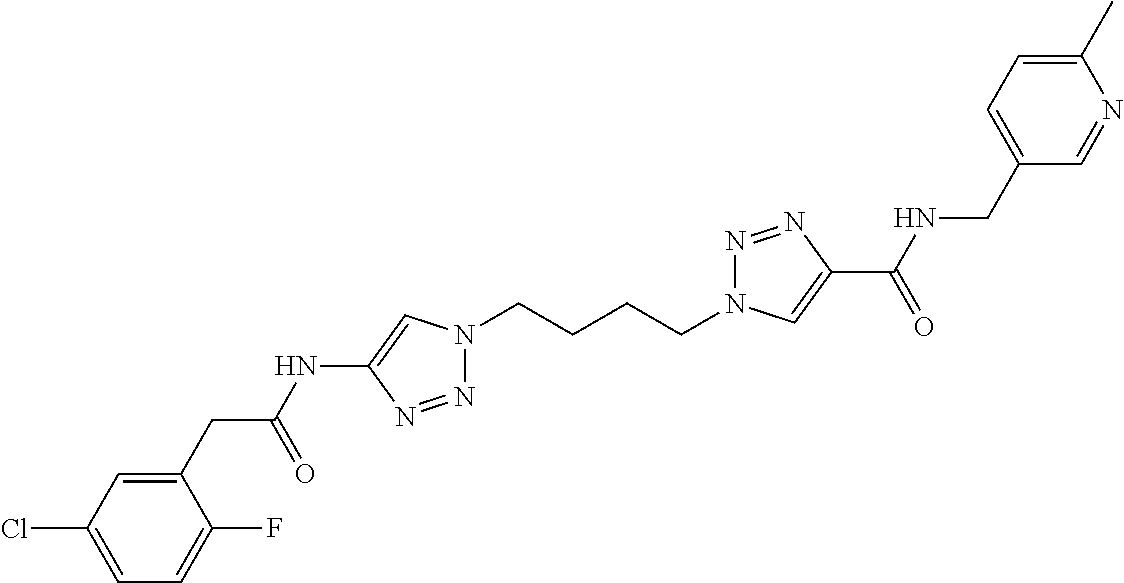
C1(NC(CC2=CC(Cl)=CC=C2F)=O)=CN(CCCCN2N=NC(C(=O)NCC3=CC=C(C)N=C3)=C2)N=N1
